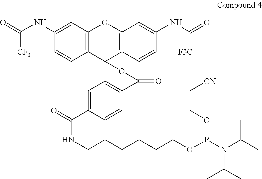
C1(NC(=O)[CF3])=CC2=C(C=C1)C1(C3=C(O2)C=C(NC(=O)[F3C])C=C3)C2=C(C(=O)O1)C=CC(C(=O)NCCCCCCOP(N(C(C)C)C(C)C)OCC[CN])=C2
